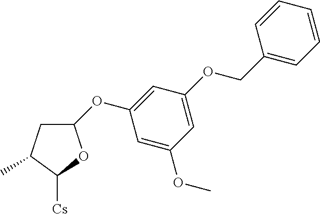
C1C(C)C([Cs])OC1OC1=CC(OCC2=CC=CC=C2)=CC(OC)=C1
